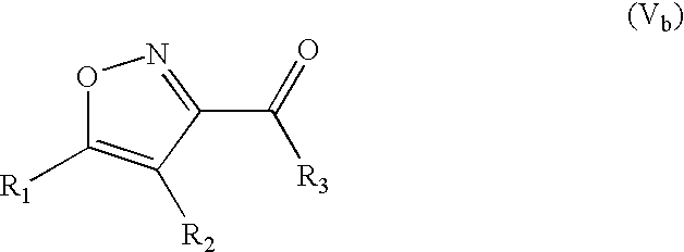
O1C([R1])=C([R2])C(C(=O)[R3])=N1
